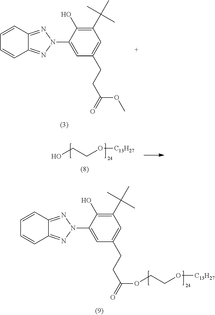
C1=CC2=NN(C3=CC(CCC(OC)=O)=CC(C(C)(C)C)=C3O)N=C2C=C1.OCCO[C13H27].C1=CC2=NN(C3=CC(CCC(OCCO[C13H27])=O)=CC(C(C)(C)C)=C3O)N=C2C=C1
